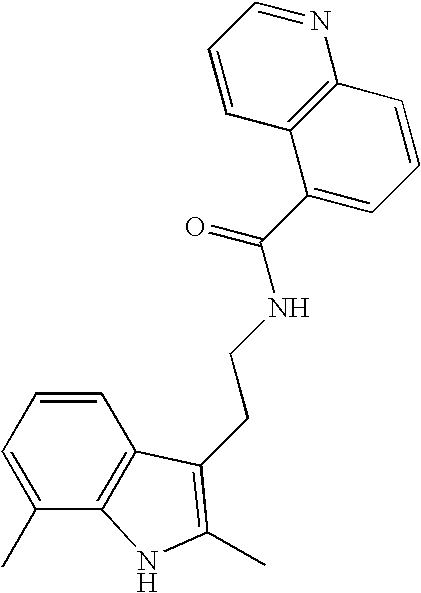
C1=CC=C(C)C2=C1C(CCNC(C1=CC=CC3=C1C=CC=N3)=O)=C(C)N2
